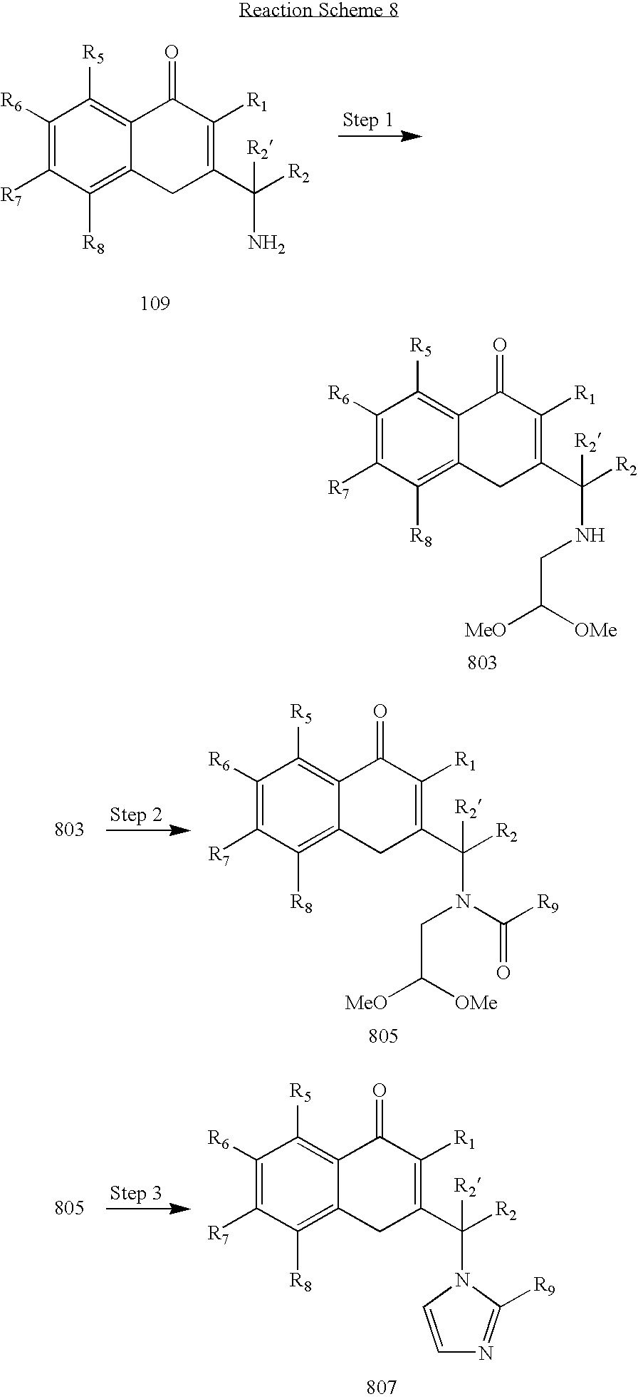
C1([R6])=C([R7])C([R8])=C2C(=C1[R5])C(=O)C([R1])=C(C([R2])(N)[R2])C2.C1([R6])=C([R7])C([R8])=C2C(=C1[R5])C(=O)C([R1])=C(C([R2])(NCC([MeO])[OMe])[R2])C2.C1([R6])=C([R7])C([R8])=C2C(=C1[R5])C(=O)C([R1])=C(C([R2])(N(CC([MeO])[OMe])C([R9])=O)[R2])C2.C1([R6])=C([R7])C([R8])=C2C(=C1[R5])C(=O)C([R1])=C(C([R2])(N1C=CN=C1[R9])[R2])C2
